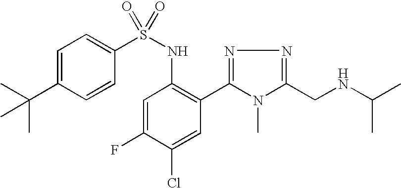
C1=C(C(C)(C)C)C=CC(S(NC2=C(C3=NN=C(CNC(C)C)N3C)C=C(Cl)C(F)=C2)(=O)=O)=C1
